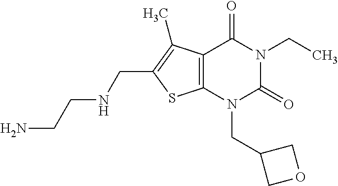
C12=C(N(CC3COC3)C(=O)N(CC)C1=O)SC(CNCCN)=C2C
